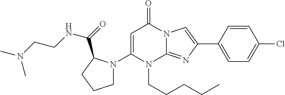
C1(N2CCCC2C(NCCN(C)C)=O)=CC(=O)N2C(=NC(C3=CC=C(Cl)C=C3)=C2)N1CCCCC
